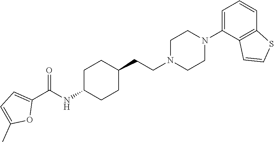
C(NC1CCC(CCN2CCN(C3=CC=CC4=C3C=CS4)CC2)CC1)(C1=CC=C(C)O1)=O
